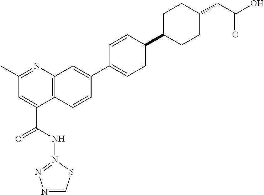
N(C(C1=CC(C)=NC2=C1C=CC(C1=CC=C(C3CCC(CC(O)=O)CC3)C=C1)=C2)=O)N1=NN=CS1
